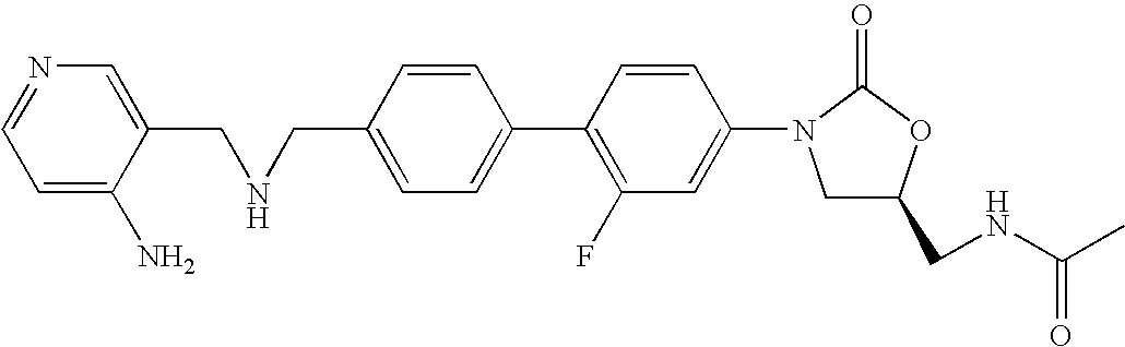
C1=C(CNCC2=CN=CC=C2N)C=CC(C2=C(F)C=C(N3C(=O)OC(CNC(C)=O)C3)C=C2)=C1
